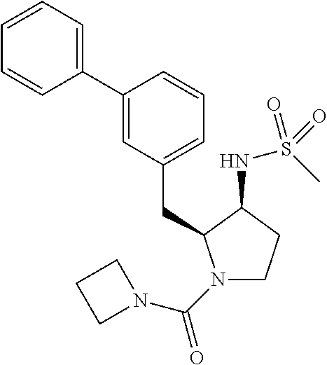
C1(C2=CC(CC3N(C(N4CCC4)=O)CCC3NS(C)(=O)=O)=CC=C2)=CC=CC=C1
